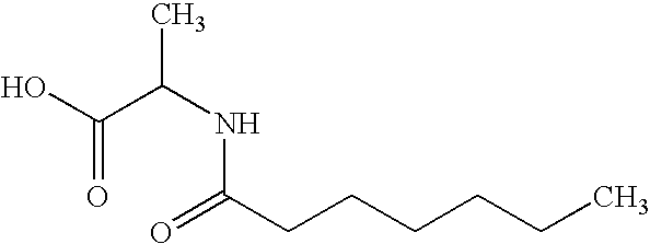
OC(C(NC(=O)CCCCCC)C)=O
